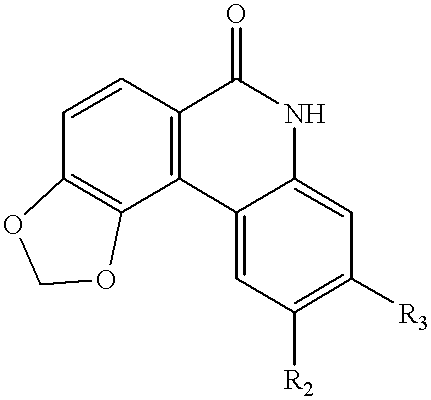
C1=CC2=C(C3=C1C(=O)NC1=CC([R3])=C([R2])C=C31)OCO2
